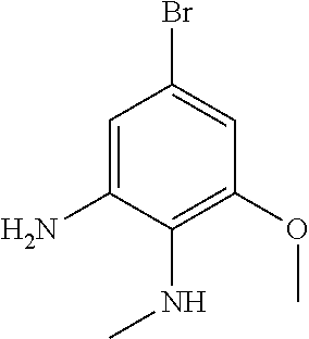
C1=C(N)C(NC)=C(OC)C=C1Br
